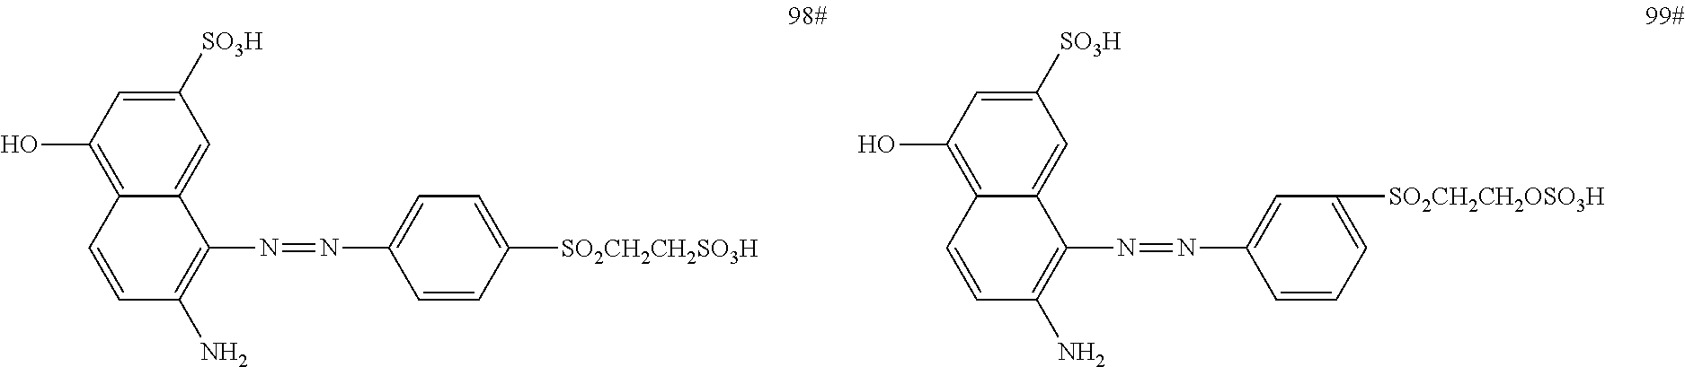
C1([SO3H])=CC(O)=C2C(=C1)C(N=NC1=CC=C([SO2CH2CH2SO3H])C=C1)=C(N)C=C2.C1([SO3H])=CC(O)=C2C(=C1)C(N=NC1=CC([SO2CH2CH2OSO3H])=CC=C1)=C(N)C=C2
